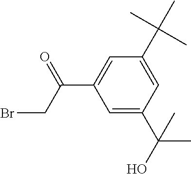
C1=C(C(O)(C)C)C=C(C(C)(C)C)C=C1C(CBr)=O
